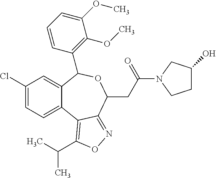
C1(Cl)=CC=C2C(=C1)C(C1=C(OC)C(OC)=CC=C1)OC(CC(=O)N1CC(O)CC1)C1=NOC(C(C)C)=C21
